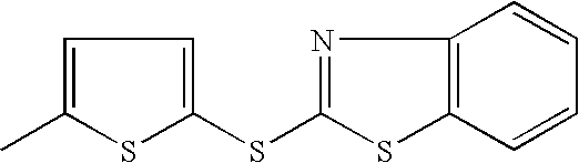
C1=C(C)SC(SC2=NC3=C(S2)C=CC=C3)=C1
